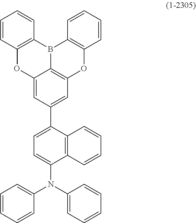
C12=C(B3C4=C(C=C(C5=CC=C(N(C6=CC=CC=C6)C6=CC=CC=C6)C6=C5C=CC=C6)C=C4O1)OC1=C3C=CC=C1)C=CC=C2
